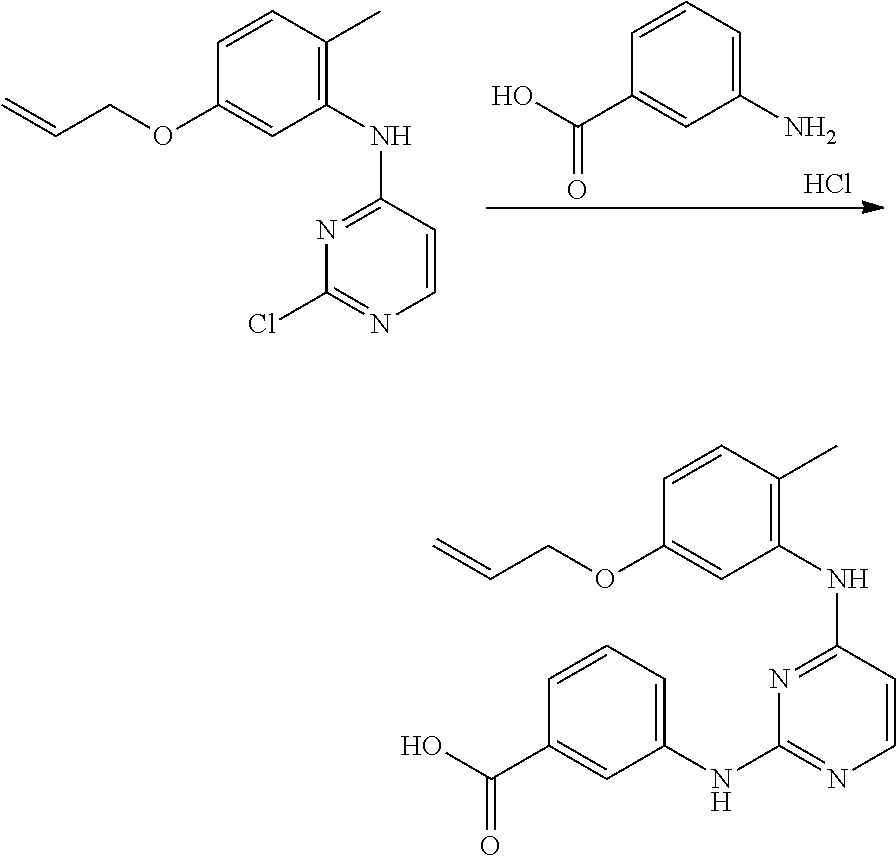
C1=CC=C(N)C=C1C(O)=O.Cl.C1=CC(C)=C(NC2=NC(Cl)=NC=C2)C=C1OCC=C.C1=CC(C)=C(NC2=NC(NC3=CC=CC(C(O)=O)=C3)=NC=C2)C=C1OCC=C
